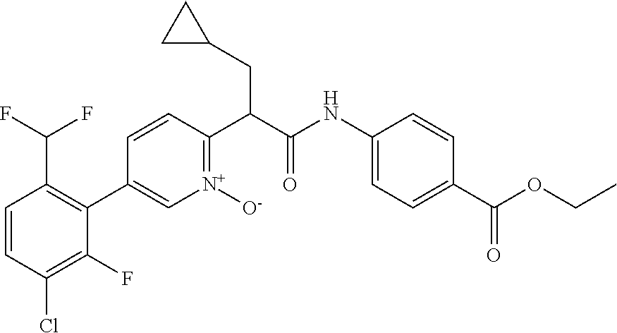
C1=CC(Cl)=C(F)C(C2=C[N+]([O-])=C(C(CC3CC3)C(=O)NC3=CC=C(C(=O)OCC)C=C3)C=C2)=C1C(F)F
